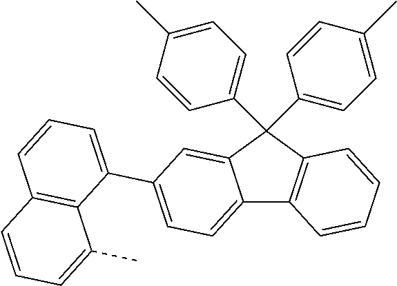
C12=CC=C(C3=CC=CC4=C3C(C)=CC=C4)C=C1C(C1=CC=C(C)C=C1)(C1=CC=C(C)C=C1)C1=C2C=CC=C1
